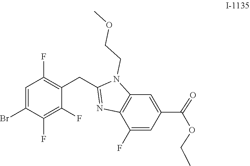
O(C)CCN1C2=C(C(F)=CC(C(OCC)=O)=C2)N=C1CC1=C(F)C=C(Br)C(F)=C1F
